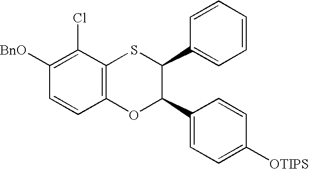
C1([BnO])=C(Cl)C2=C(C=C1)OC(C1=CC=C([OTIPS])C=C1)C(C1=CC=CC=C1)S2
